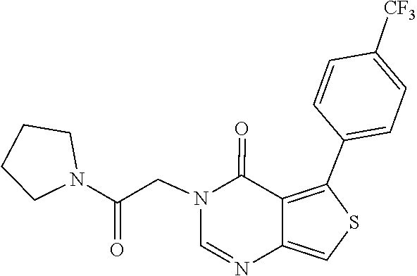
N1=CN(CC(N2CCCC2)=O)C(=O)C2=C(C3=CC=C([CF3])C=C3)SC=C12
